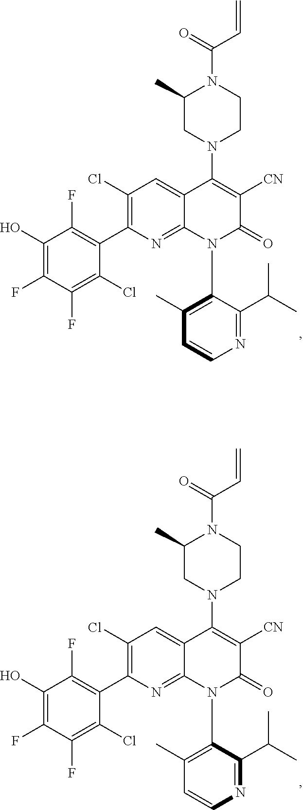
C1(C)=C(N2C(=O)C([CN])=C(N3CC(C)N(C(C=C)=O)CC3)C3=CC(Cl)=C(C4=C(F)C(O)=C(F)C(F)=C4Cl)N=C23)C(C(C)C)=NC=C1.C1(C)=C(N2C(=O)C([CN])=C(N3CC(C)N(C(C=C)=O)CC3)C3=CC(Cl)=C(C4=C(F)C(O)=C(F)C(F)=C4Cl)N=C23)C(C(C)C)=NC=C1
